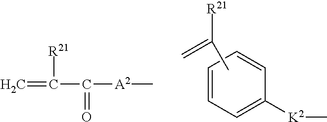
C1=CC=CC([K2]C)=C1.CC([R21])=C.C=C([R21])C(=O)[A2]C
